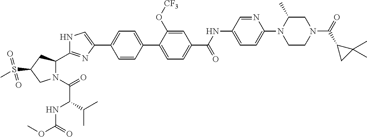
N1(C(=O)C(NC(OC)=O)C(C)C)C(C2=NC(C3=CC=C(C4=CC=C(C(NC5=CC=C(N6CCN(C(=O)C7CC7(C)C)CC6C)N=C5)=O)C=C4O[CF3])C=C3)=CN2)CC(S(C)(=O)=O)C1
